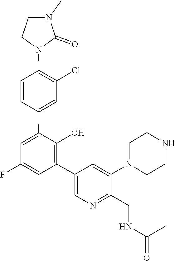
N1(C2=CC(C3=C(O)C(C4=CC(Cl)=C(N5CCN(C)C5=O)C=C4)=CC(F)=C3)=CN=C2CNC(C)=O)CCNCC1
